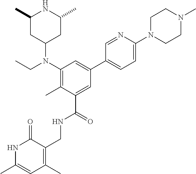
C1(N(CC)C2CC(C)NC(C)C2)=C(C)C(C(=O)NCC2=C(C)C=C(C)NC2=O)=CC(C2=CC=C(N3CCN(C)CC3)N=C2)=C1
